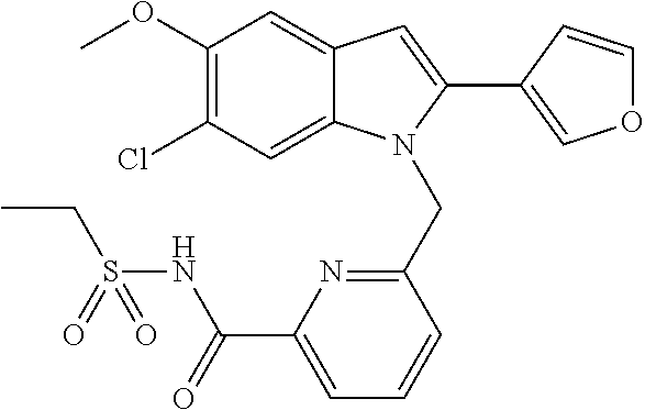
C1(OC)=C(Cl)C=C2C(=C1)C=C(C1=COC=C1)N2CC1=NC(C(NS(CC)(=O)=O)=O)=CC=C1
